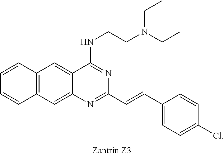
C1=CC2=C(C=C1)C=C1C(=C2)C(NCCN(CC)CC)=NC(C=CC2=CC=C(Cl)C=C2)=N1
